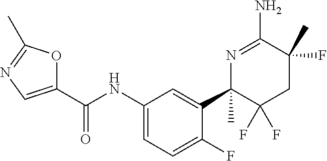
C1(NC(C2=CN=C(C)O2)=O)=CC=C(F)C(C2(C)C(F)(F)CC(C)(F)C(N)=N2)=C1
